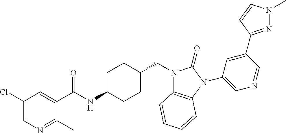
C1(Cl)=CN=C(C)C(C(NC2CCC(CN3C4=C(N(C5=CN=CC(C6=NN(C)C=C6)=C5)C3=O)C=CC=C4)CC2)=O)=C1
